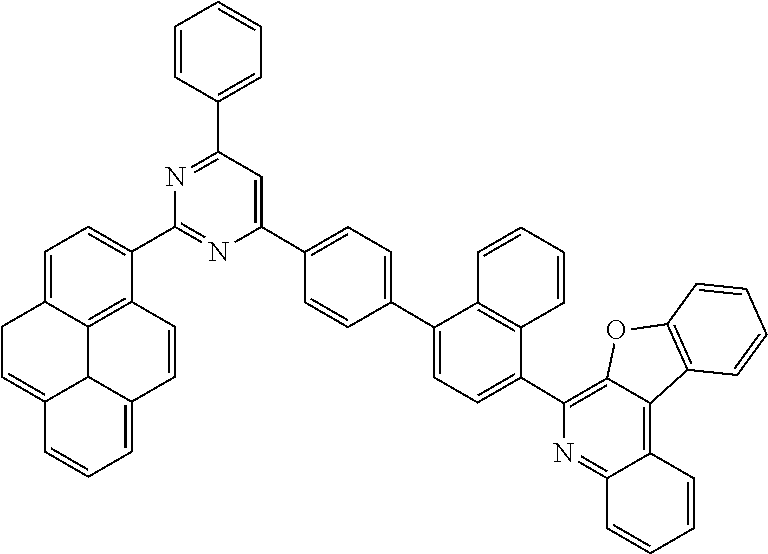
N1=C(C2=CC=CC=C2)C=C(C2=CC=C(C3=CC=C(C4=C5C(=C6C(=N4)C=CC=C6)C4=C(O5)C=CC=C4)C4=C3C=CC=C4)C=C2)N=C1C1=CC=C2CC=C3C4C2=C1C=CC4=CC=C3
